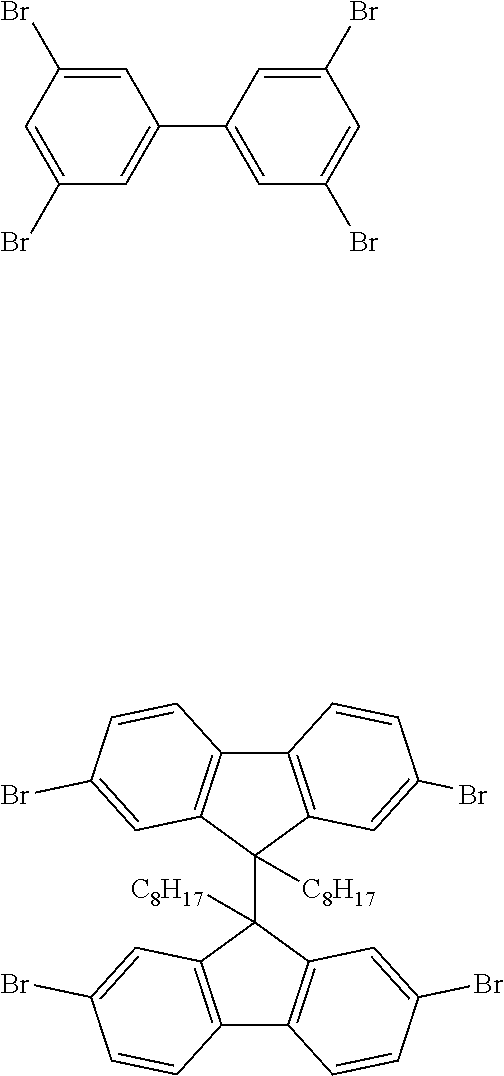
C1=C(Br)C=C(Br)C=C1C1=CC(Br)=CC(Br)=C1.C12=C(C([C8H17])(C3([C8H17])C4=C(C5=C3C=C(Br)C=C5)C=CC(Br)=C4)C3=C1C=CC(Br)=C3)C=C(Br)C=C2
